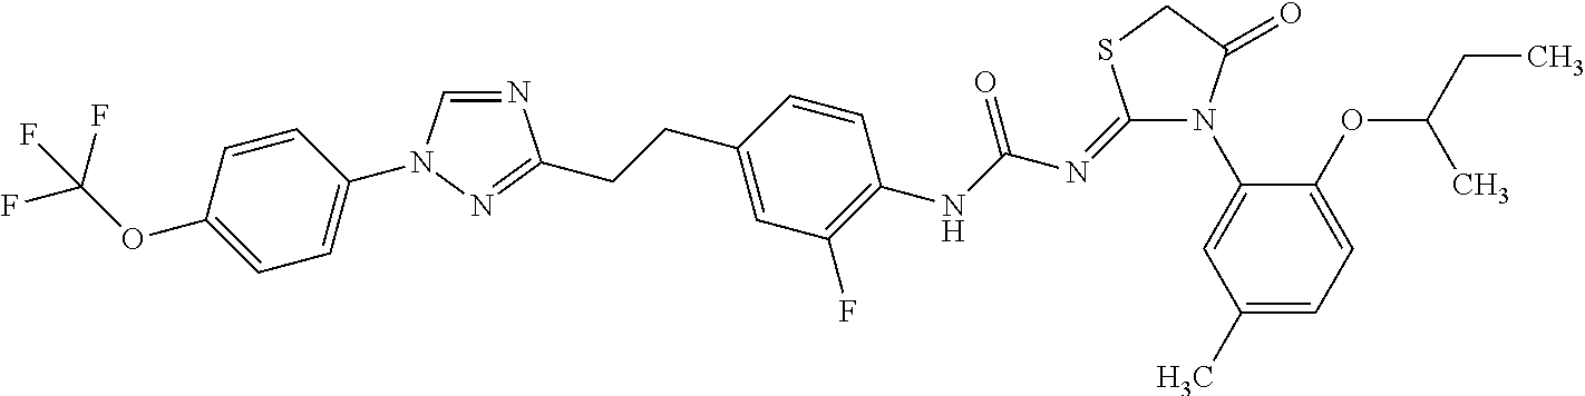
N1=CN(C2=CC=C(OC(F)(F)F)C=C2)N=C1CCC1=CC(F)=C(NC(=O)N=C2N(C3=CC(C)=CC=C3OC(CC)C)C(=O)CS2)C=C1
